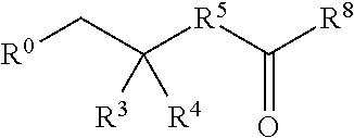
C(=O)([R5]C(C[R0])([R3])[R4])[R8]
